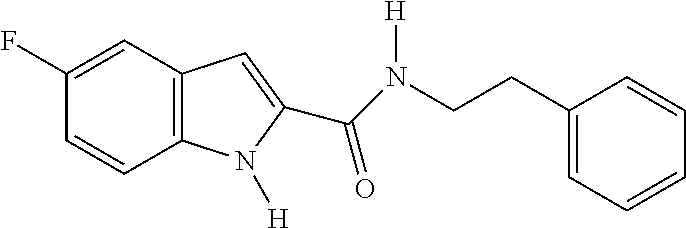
C1(F)=CC2=C(C=C1)N([H])C(C(=O)N(CCC1=CC=CC=C1)[H])=C2
